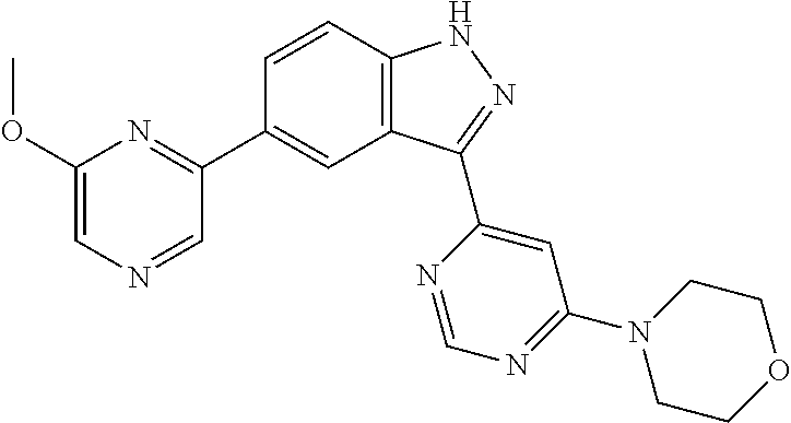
C1=CC2=C(C=C1C1=NC(OC)=CN=C1)C(C1=CC(N3CCOCC3)=NC=N1)=NN2
